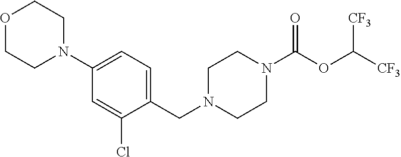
O1CCN(C2=CC=C(CN3CCN(C(OC([CF3])[CF3])=O)CC3)C(Cl)=C2)CC1
